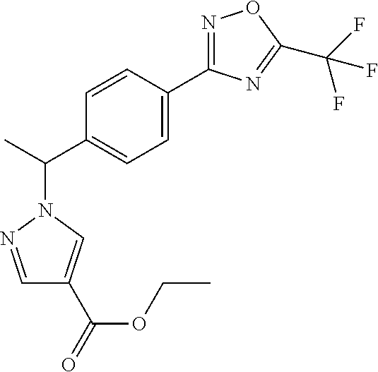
C1(C2=CC=C(C(N3C=C(C(=O)OCC)C=N3)C)C=C2)=NOC(C(F)(F)F)=N1
